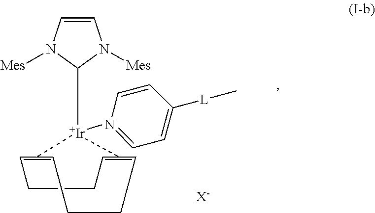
[X-].C1CC=C2=CCCC=C(=C1)[Ir]2(C1N([Mes])C=CN1[Mes])N1=CC=C([L]C)C=C1
